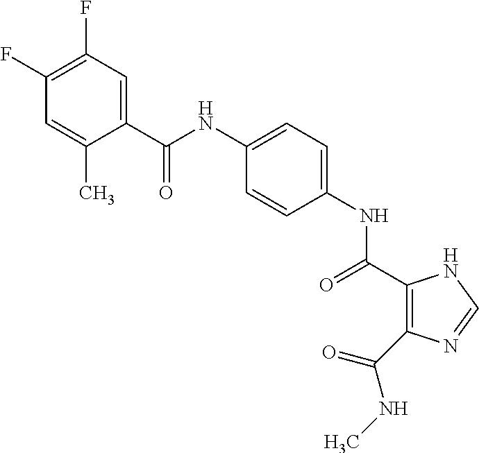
C(NC1=CC=C(NC(=O)C2=C(C(NC)=O)N=CN2)C=C1)(=O)C1=CC(F)=C(F)C=C1C
